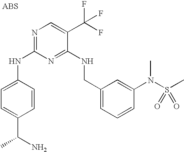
C1(NC2=NC=C(C(F)(F)F)C(NCC3=CC=CC(N(C)S(C)(=O)=O)=C3)=N2)=CC=C(C(N)C)C=C1
